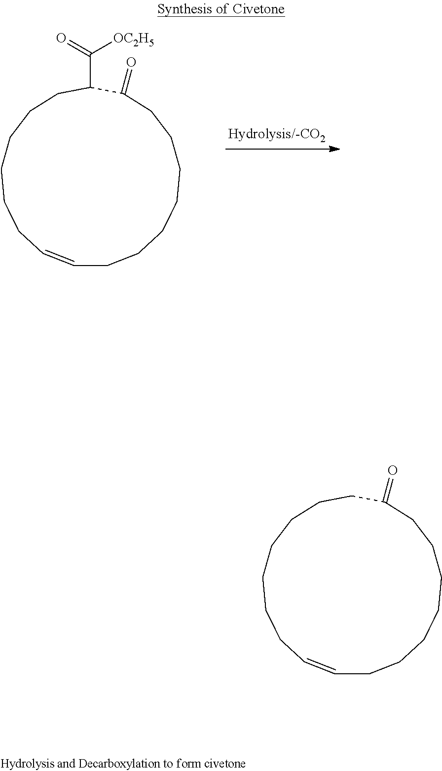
C1CCCCCCC(=O)C(C([OC2H5])=O)CCCCCCC=C1.C1CCCCCCC(=O)CCCCCCCC=C1
